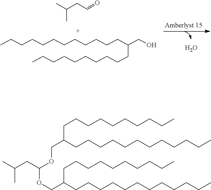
O.CCCCCCCCCCCCC(CO)CCCCCCCCCC.C(=O)CC(C)C.CCCCCCCCCCCCC(COC(OCC(CCCCCCCCCCCC)CCCCCCCCCC)CC(C)C)CCCCCCCCCC
